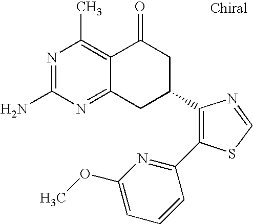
C1(C2CC(=O)C3=C(C)N=C(N)N=C3C2)=C(C2=NC(OC)=CC=C2)SC=N1
